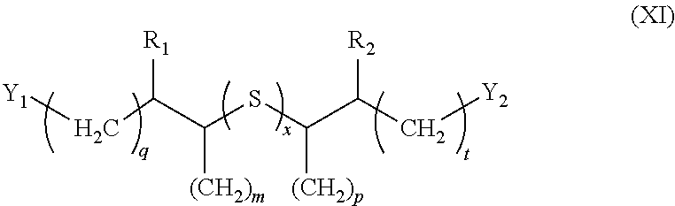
[Y1]CC(C([(CH2)m])SC([(CH2)p])C([R2])C[Y2])[R1]
